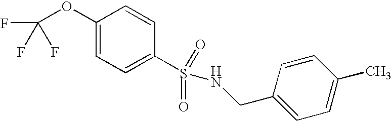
C1(OC(F)(F)F)=CC=C(S(NCC2=CC=C(C)C=C2)(=O)=O)C=C1
